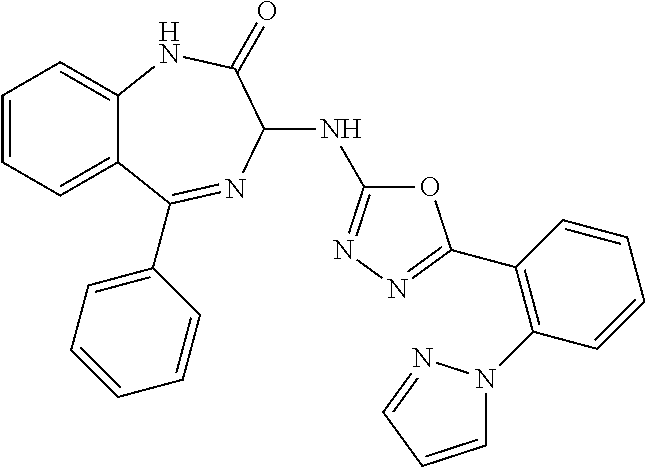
C1(C2=NN=C(NC3N=C(C4=CC=CC=C4)C4=CC=CC=C4NC3=O)O2)=C(N2C=CC=N2)C=CC=C1
